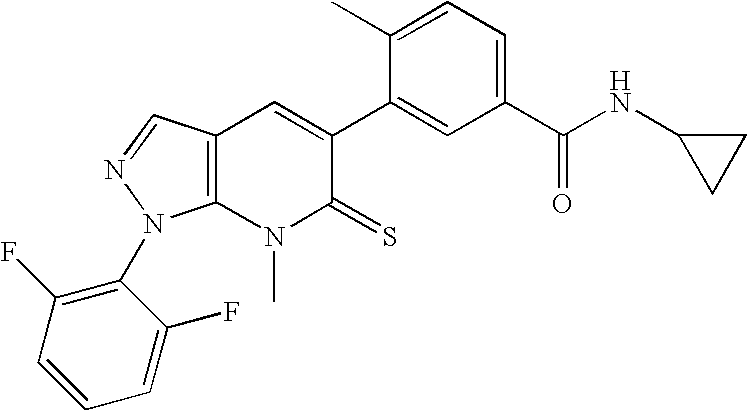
C12=C(N(C)C(=S)C(C3=CC(C(NC4CC4)=O)=CC=C3C)=C1)N(C1=C(F)C=CC=C1F)N=C2
